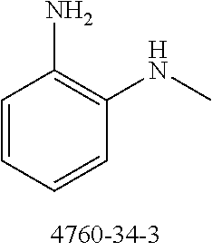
C1=CC=CC(NC)=C1N
